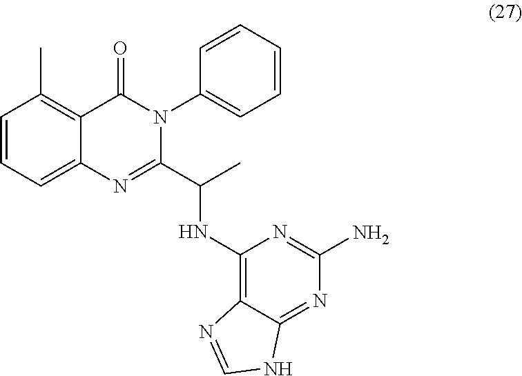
C1=CC=C2C(=C1C)C(=O)N(C1=CC=CC=C1)C(C(C)NC1=C3C(=NC(N)=N1)NC=N3)=N2
